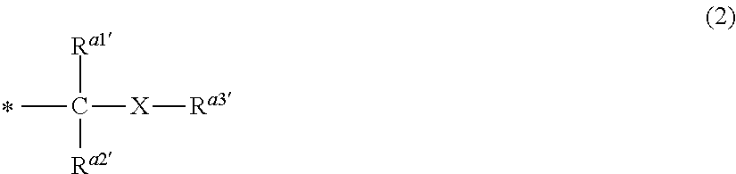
CC([Ra1])([X][Ra3])[Ra2]
